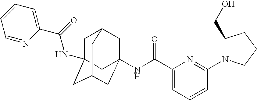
C1C2(NC(C3=CC=CC=N3)=O)CC3CC(NC(C4=CC=CC(N5C(CO)CCC5)=N4)=O)(CC1C3)C2
